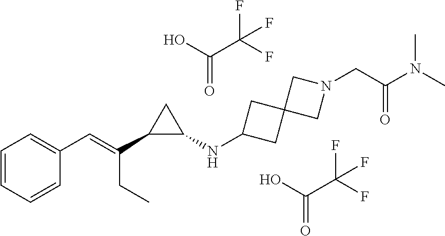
C1=CC=CC(C=C(C2C(NC3CC4(C3)CN(CC(N(C)C)=O)C4)C2)CC)=C1.C(=O)(O)C(F)(F)F.C(=O)(O)C(F)(F)F
